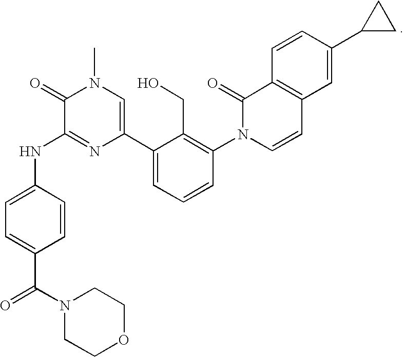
C1=C(C2CC2)C=CC2=C1C=CN(C1=C(CO)C(C3=CN(C)C(=O)C(NC4=CC=C(C(N5CCOCC5)=O)C=C4)=N3)=CC=C1)C2=O
